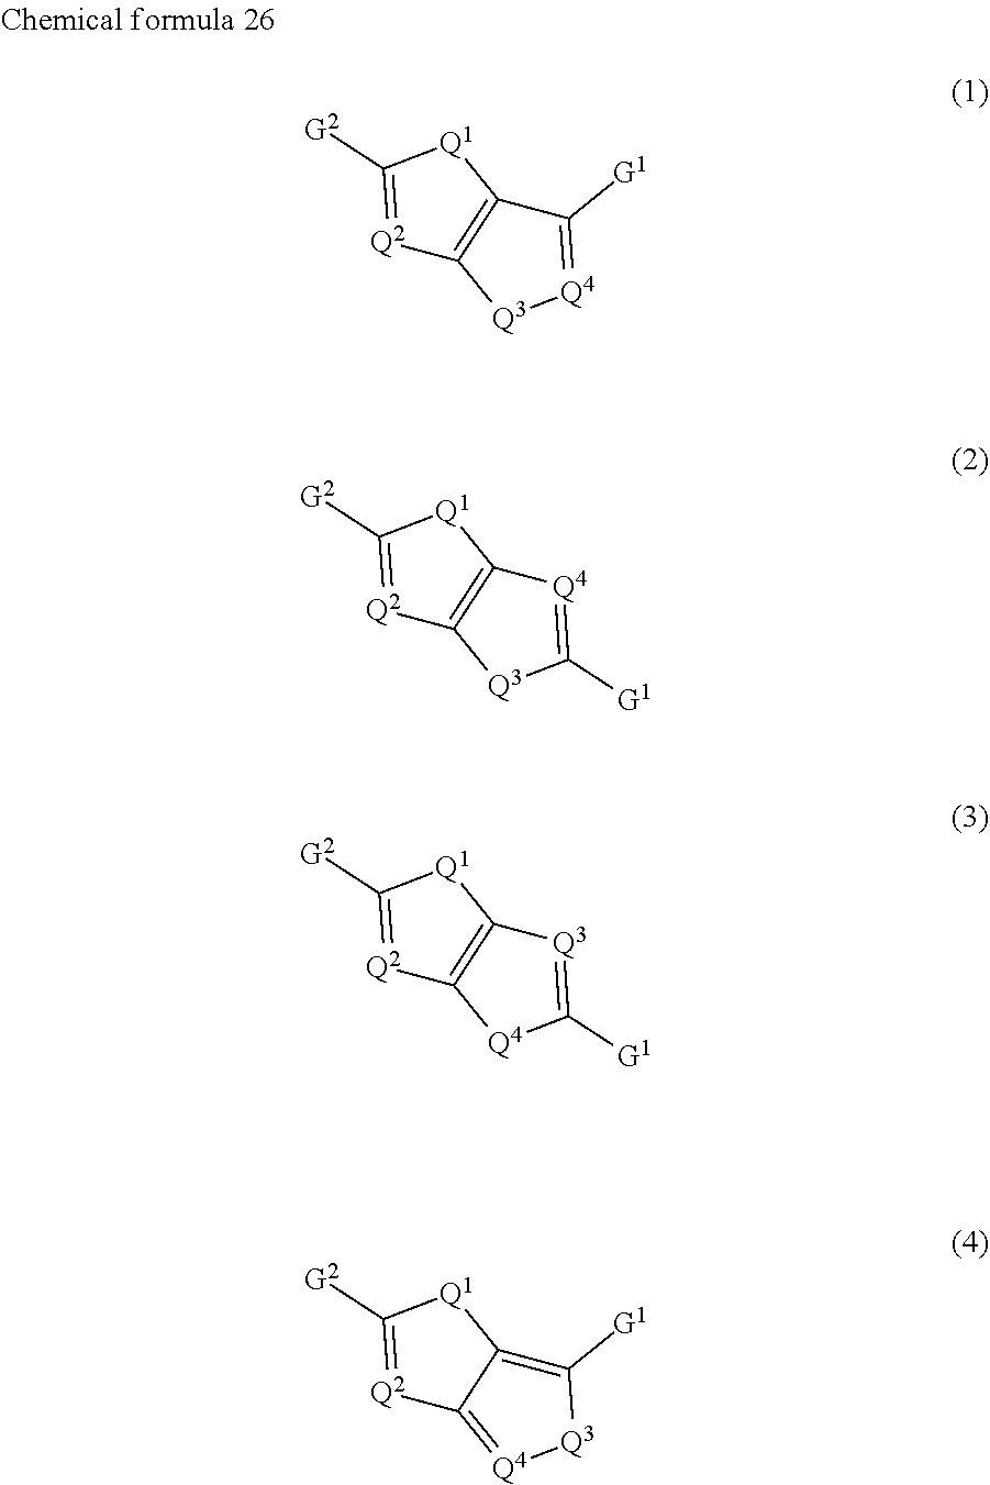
[Q2]1=C([G2])[Q1]C2=C1[Q3][Q4]=C2[G1].[Q2]1=C([G2])[Q1]C2=C1[Q3]C([G1])=[Q4]2.[Q2]1=C([G2])[Q1]C2=C1[Q4]C([G1])=[Q3]2.[Q2]1=C([G2])[Q1]C2=C([G1])[Q3][Q4]=C12
